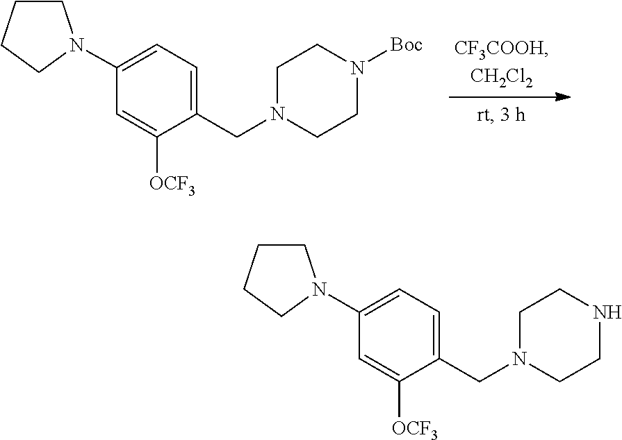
C1(N2CCCC2)=CC=C(CN2CCN([Boc])CC2)C([OCF3])=C1.C1(N2CCCC2)=CC=C(CN2CCNCC2)C([OCF3])=C1
